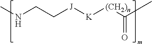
CNCC[J][K][(CH2)n]C(C)=O
